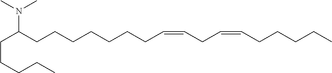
N(C(CCCCCCCC=CCC=CCCCCC)CCCCC)(C)C
